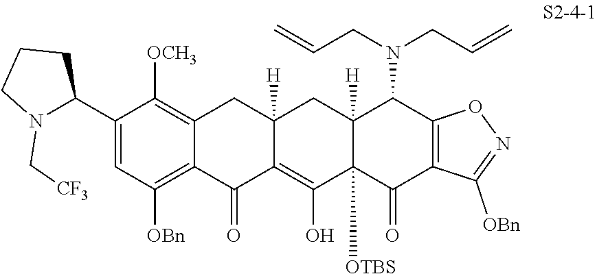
C1(C2N(C[CF3])CCC2)=CC([OBn])=C2C(=C1[OCH3])CC1([H])C(=C(O)C3([OTBS])C([H])(C1)C(N(CC=C)CC=C)C1=C(C3=O)C([OBn])=NO1)C2=O
